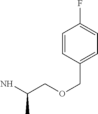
NC(COCC1=CC=C(F)C=C1)C
